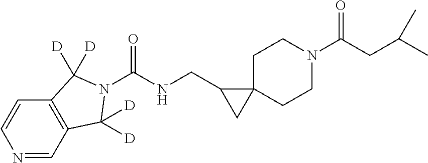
C12=C(C=NC=C1)C([D])([D])N(C(NCC1CC13CCN(C(CC(C)C)=O)CC3)=O)C2([D])[D]
